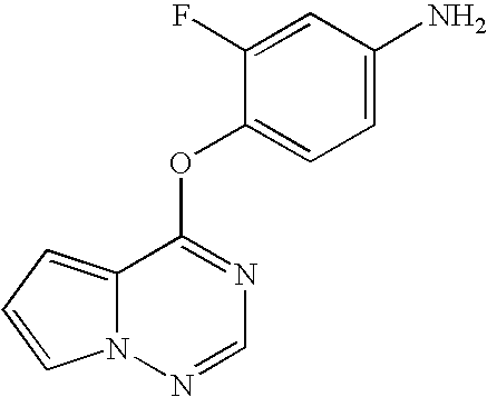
O(C1=NC=NN2C1=CC=C2)C1=CC=C(N)C=C1F
